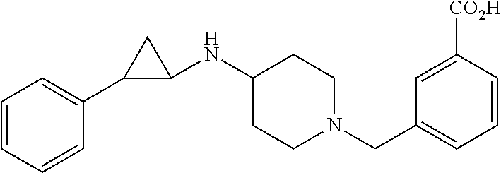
C1(NC2C(C3=CC=CC=C3)C2)CCN(CC2=CC=CC([CO2H])=C2)CC1
